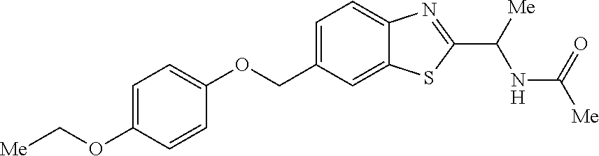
C1=C(OC[Me])C=CC(OCC2=CC=C3C(=C2)SC(C([Me])NC([Me])=O)=N3)=C1
